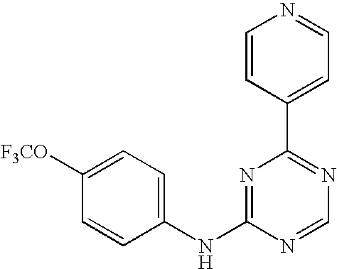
C1(NC2=NC(C3=CC=NC=C3)=NC=N2)=CC=C([F3CO])C=C1
